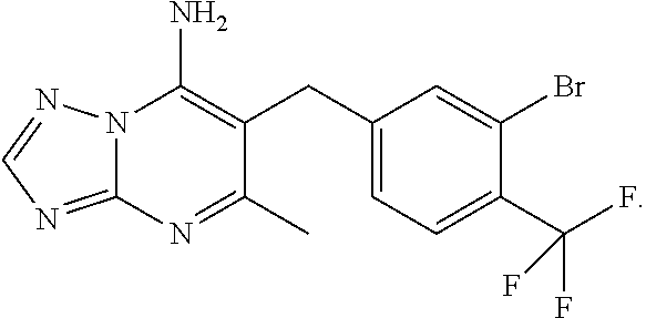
C1(CC2=C(N)N3C(=NC=N3)N=C2C)=CC=C(C(F)(F)F)C(Br)=C1
